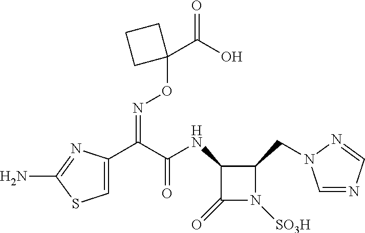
C(=NOC1(C(O)=O)CCC1)(C1=CSC(N)=N1)C(NC1C(=O)N([SO3H])C1CN1C=NC=N1)=O
